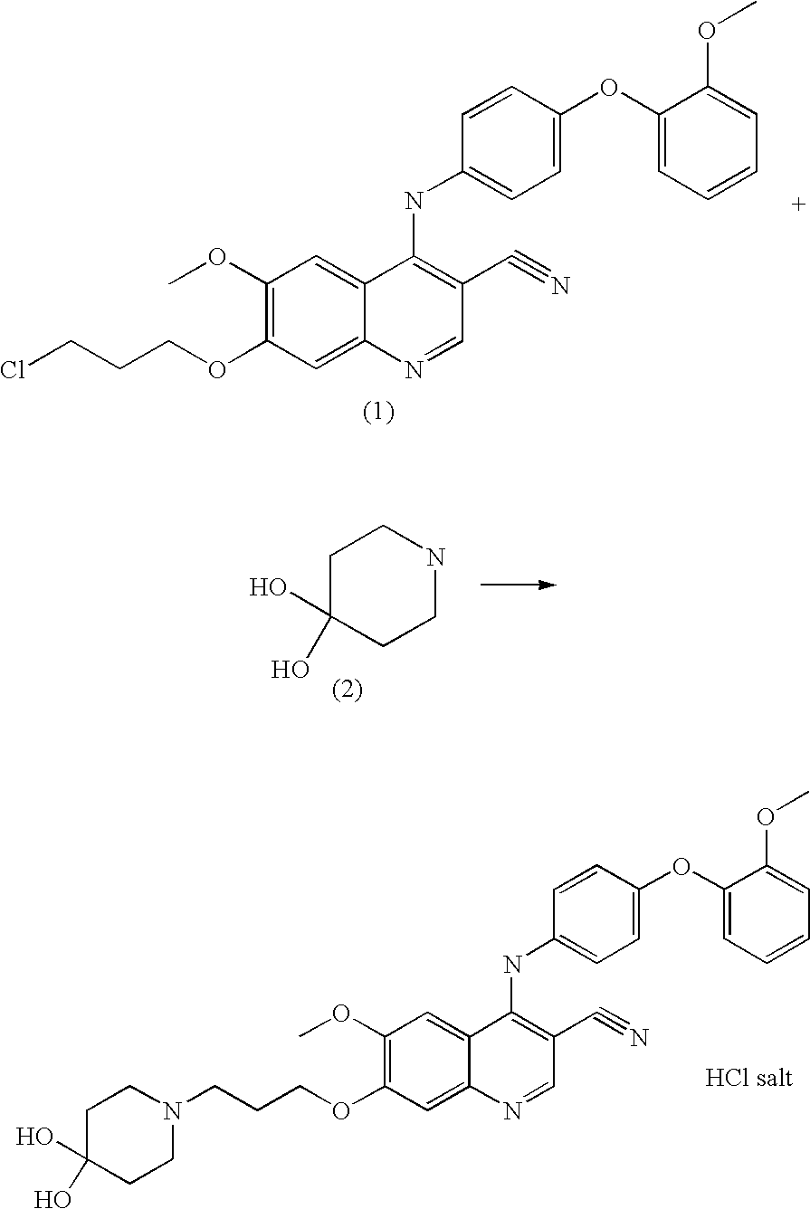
ClCCCOC1=C(OC)C=C2C(=C1)N=CC(C#N)=C2NC1=CC=C(OC2=CC=CC=C2OC)C=C1.C(CCOC1=C(OC)C=C2C(=C1)N=CC(C#N)=C2NC1=CC=C(OC2=CC=CC=C2OC)C=C1)N1CCC(O)(O)CC1.C1C(O)(O)CCNC1
